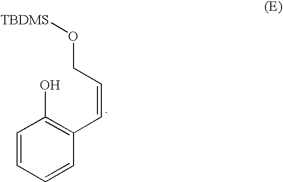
C1=CC=CC(C=CCO[TBDMS])=C1O
